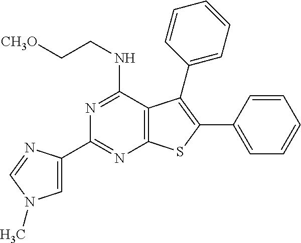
N1=C(NCC[CH3O])C2=C(N=C1C1=CN(C)C=N1)SC(C1=CC=CC=C1)=C2C1=CC=CC=C1
